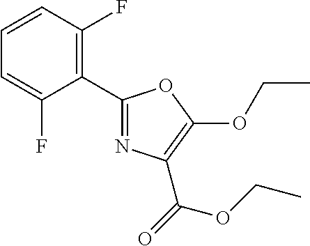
C1=CC(F)=C(C2=NC(C(=O)OCC)=C(OCC)O2)C(F)=C1
